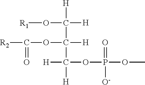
O(C([H])([H])C(OC([R2])=O)([H])C([H])(OP(OC)(=O)[O-])[H])[R1]
